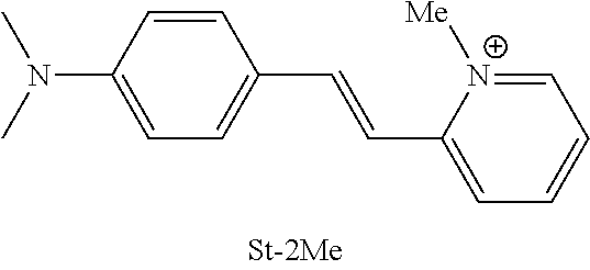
C1=CC(N(C)C)=CC=C1C=CC1=CC=CC=[N+]1[Me]
